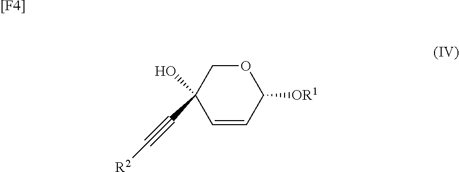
C1(C#C[R2])(O)C=CC([OR1])OC1.[[F4]]
